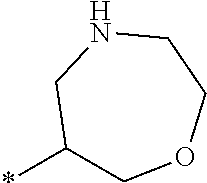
*C1COCCNC1
